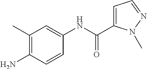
NC1=C(C)C=C(NC(C2=CC=NN2C)=O)C=C1
